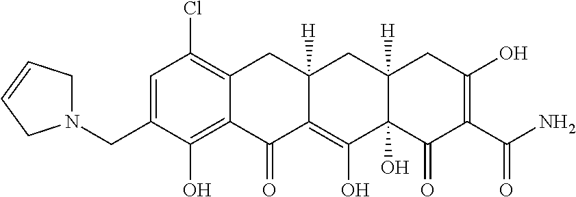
C1=C(CN2CC=CC2)C(O)=C2C(=C1Cl)CC1([H])C(=C(O)C3(O)C([H])(C1)CC(O)=C(C(N)=O)C3=O)C2=O
